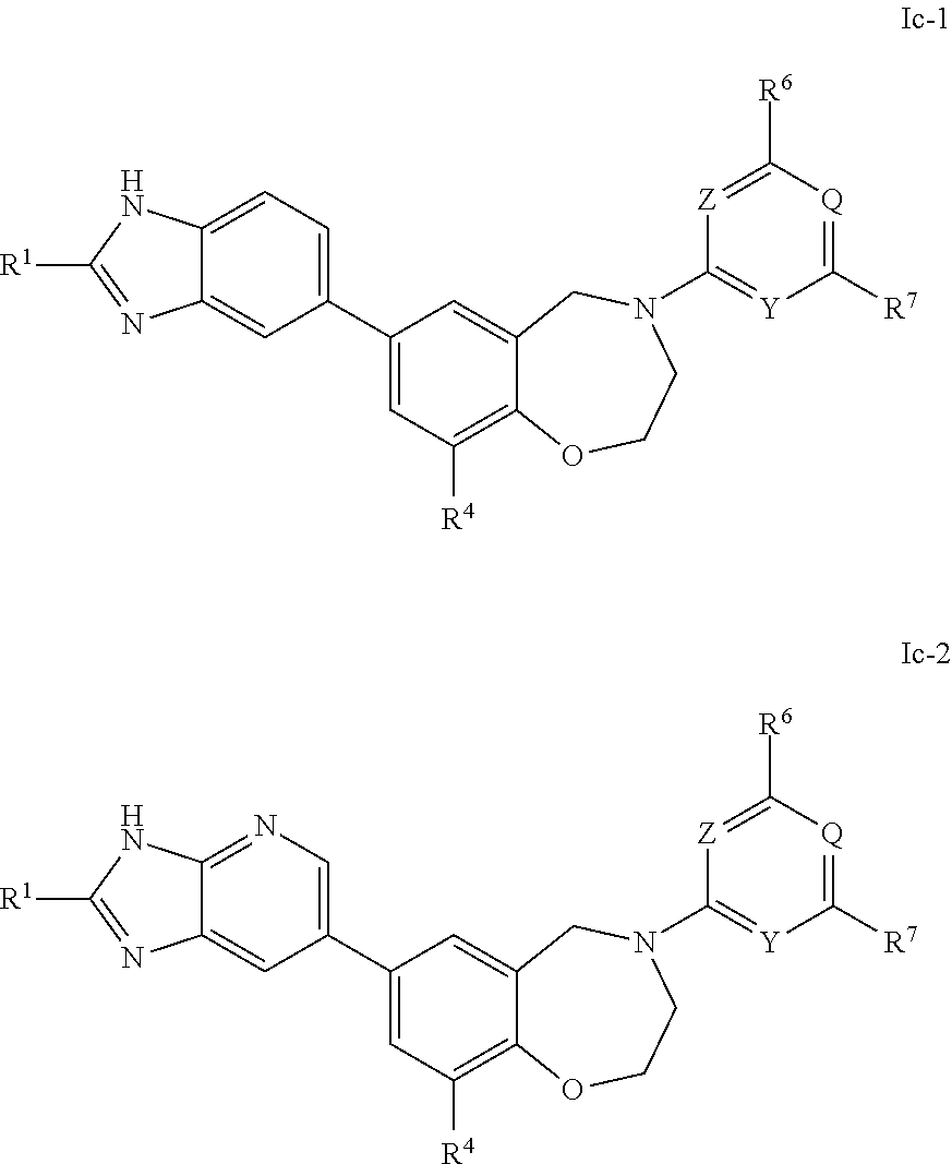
C1(C2=CC([R4])=C3C(=C2)CN(C2=[Y]C([R7])=[Q]C([R6])=[Z]2)CCO3)=CC=C2C(=C1)N=C([R1])N2.C1(C2=CC([R4])=C3C(=C2)CN(C2=[Y]C([R7])=[Q]C([R6])=[Z]2)CCO3)=CN=C2C(=C1)N=C([R1])N2
